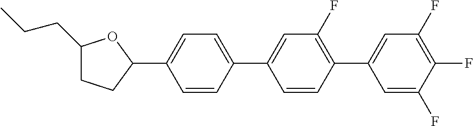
C1(CCC)CCC(C2=CC=C(C3=CC(F)=C(C4=CC(F)=C(F)C(F)=C4)C=C3)C=C2)O1
